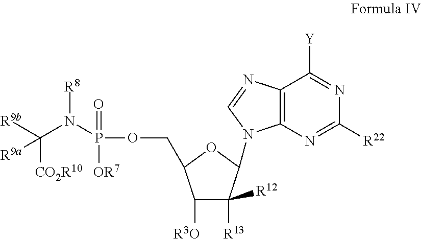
C12=C(N=C([R22])N=C1[Y])N(C1C([R13])([R12])C([R3O])C(COP(=O)([OR7])N(C([R9b])([R9a])[CO2R10])[R8])O1)C=N2
